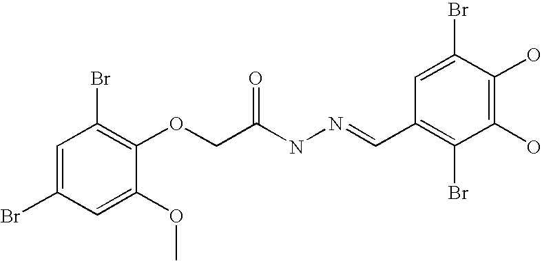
C1=C(Br)C=C(OC)C(OCC(NN=CC2=C(Br)C(O)=C(O)C(Br)=C2)=O)=C1Br
